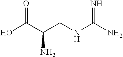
C(C(CNC(N)=N)N)(O)=O
